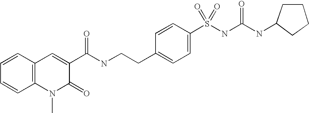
C12=C(N(C)C(=O)C(C(NCCC3=CC=C(S(NC(NC4CCCC4)=O)(=O)=O)C=C3)=O)=C1)C=CC=C2
